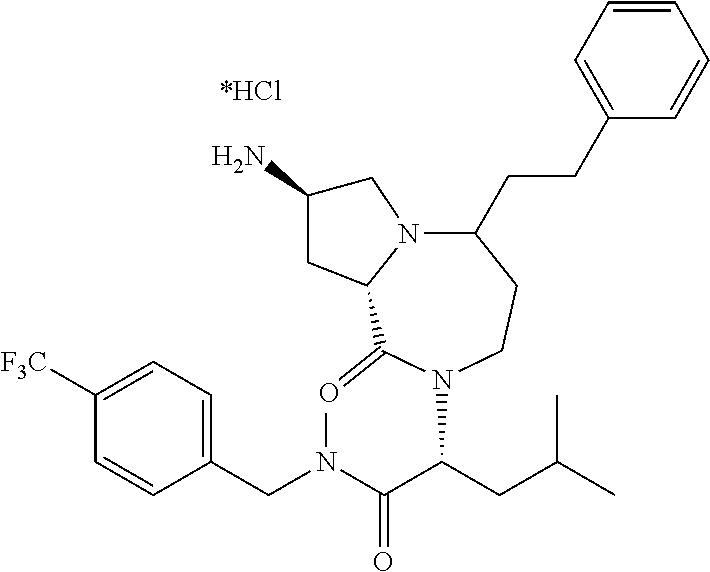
C1([F3C])=CC=C(CN(C(C(CC(C)C)N2C(=O)C3N(CC(N)C3)C(CCC3=CC=CC=C3)CC2)=O)C)C=C1
